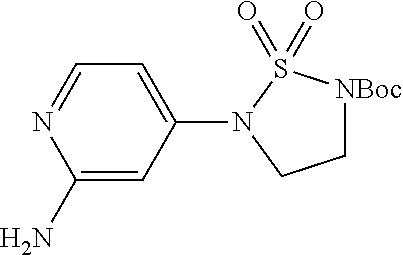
C1=C(N2CC[NBoc]S2(=O)=O)C=C(N)N=C1
